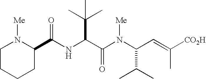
C(NC(C(N(C(C=C([CO2H])C)C(C)C)[Me])=O)C(C)(C)C)(C1N([Me])CCCC1)=O
